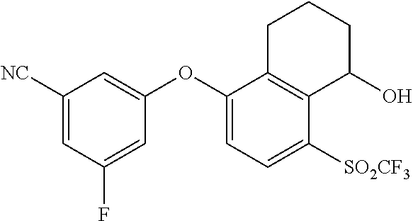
C1([NC])=CC(F)=CC(OC2=CC=C([SO2CF3])C3=C2CCCC3O)=C1
